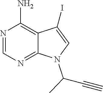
N1=CN=C2C(=C1N)C(I)=CN2C(C#C)C
